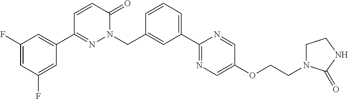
C1(F)=CC(F)=CC(C2=NN(CC3=CC(C4=NC=C(OCCN5CCNC5=O)C=N4)=CC=C3)C(=O)C=C2)=C1
